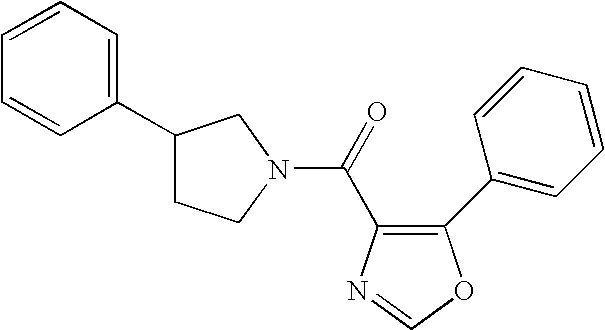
C1(C2=CC=CC=C2)=C(C(=O)N2CCC(C3=CC=CC=C3)C2)N=CO1
